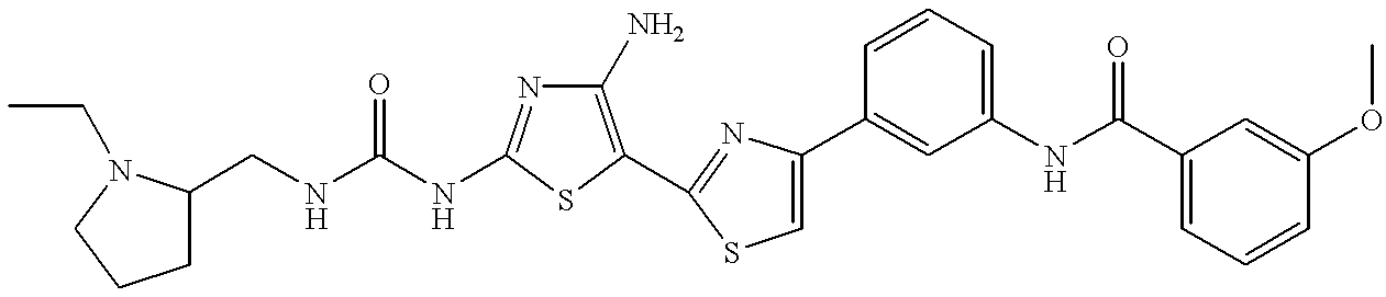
C(NC1=NC(N)=C(C2=NC(C3=CC(NC(C4=CC=CC(OC)=C4)=O)=CC=C3)=CS2)S1)(NCC1CCCN1CC)=O
